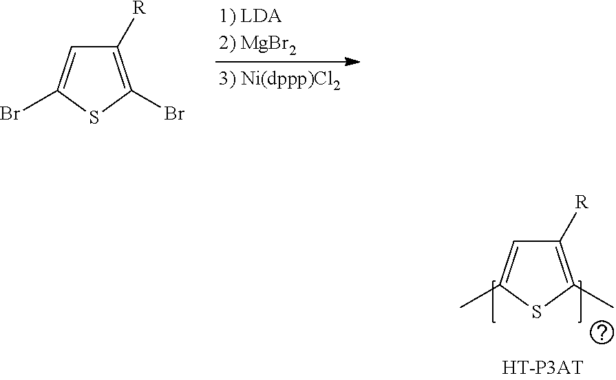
C1([R])=C(Br)SC(Br)=C1.C1([R])=C(C)SC(C)=C1
